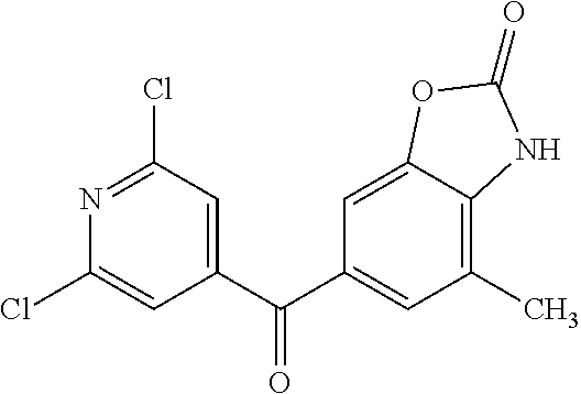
C1(C(=O)C2=CC(C)=C3C(=C2)OC(=O)N3)=CC(Cl)=NC(Cl)=C1
